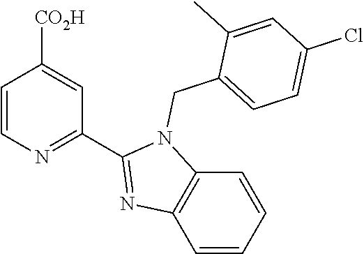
C1=CN=C(C2=NC3=C(N2CC2=CC=C(Cl)C=C2C)C=CC=C3)C=C1[CO2H]
